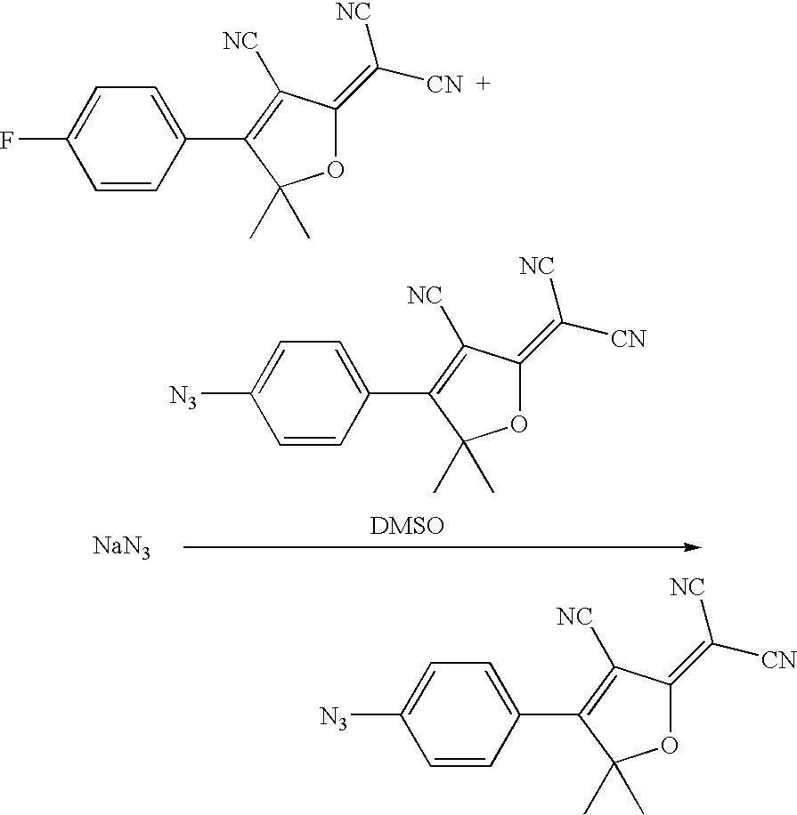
FC1=CC=C(C2=C([NC])C(=C([CN])[NC])OC2(C)C)C=C1.[NaN3].[N3]C1=CC=C(C2=C([NC])C(=C([CN])[NC])OC2(C)C)C=C1.[N3]C1=CC=C(C2=C([NC])C(=C([CN])[NC])OC2(C)C)C=C1
